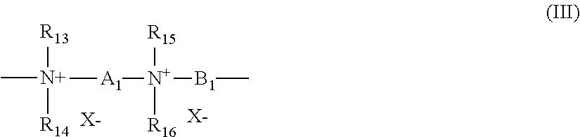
C[N+]([R13])([R14])[A1][N+]([R16])([R15])[B1]C.[X-].[X-]
